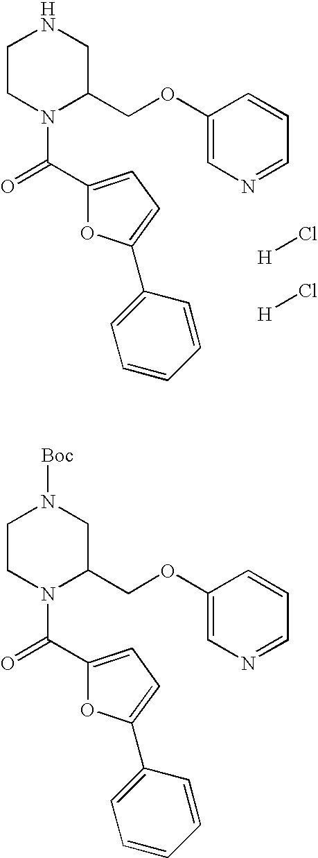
C1CN(C(=O)C2=CC=C(C3=CC=CC=C3)O2)C(COC2=CN=CC=C2)CN1.[H]Cl.[H]Cl.C1CN(C(=O)C2=CC=C(C3=CC=CC=C3)O2)C(COC2=CN=CC=C2)CN1[Boc]
